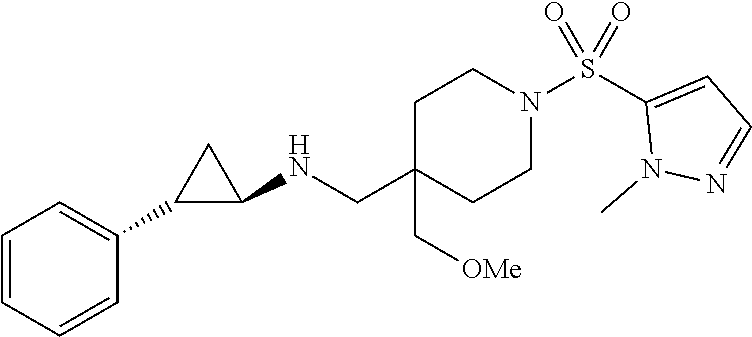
C1=CC=CC(C2C(NCC3(C[OMe])CCN(S(C4=CC=NN4C)(=O)=O)CC3)C2)=C1
